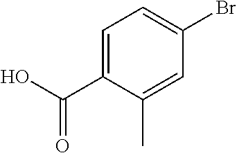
C1=C(C(O)=O)C(C)=CC(Br)=C1
